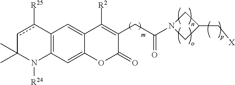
C12=C(C=C3C(=C1)C([R2])=C(CC(=O)N1CC(C[X])C1)C(=O)O3)N([R24])C(C)(C)cc2[R25]
